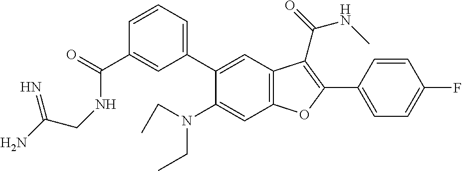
C1(C(=O)NCC(N)=N)=CC(C2=CC3=C(C=C2N(CC)CC)OC(C2=CC=C(F)C=C2)=C3C(=O)NC)=CC=C1
